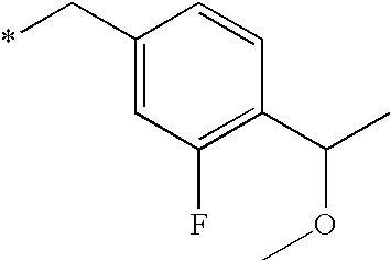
C1(C*)=CC(F)=C(C(OC)C)C=C1
